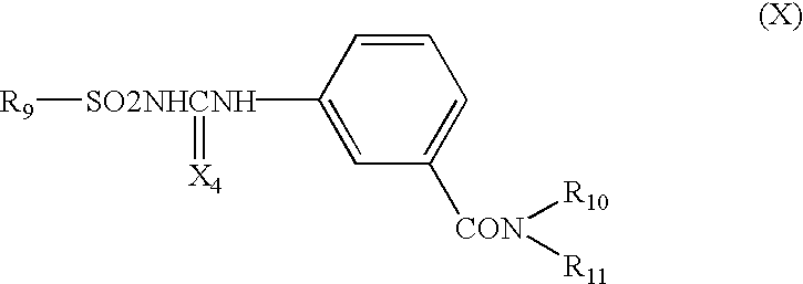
[SO2NHCNH](C1=CC([CON]([R10])[R11])=CC=C1)([R9])=[X4]
